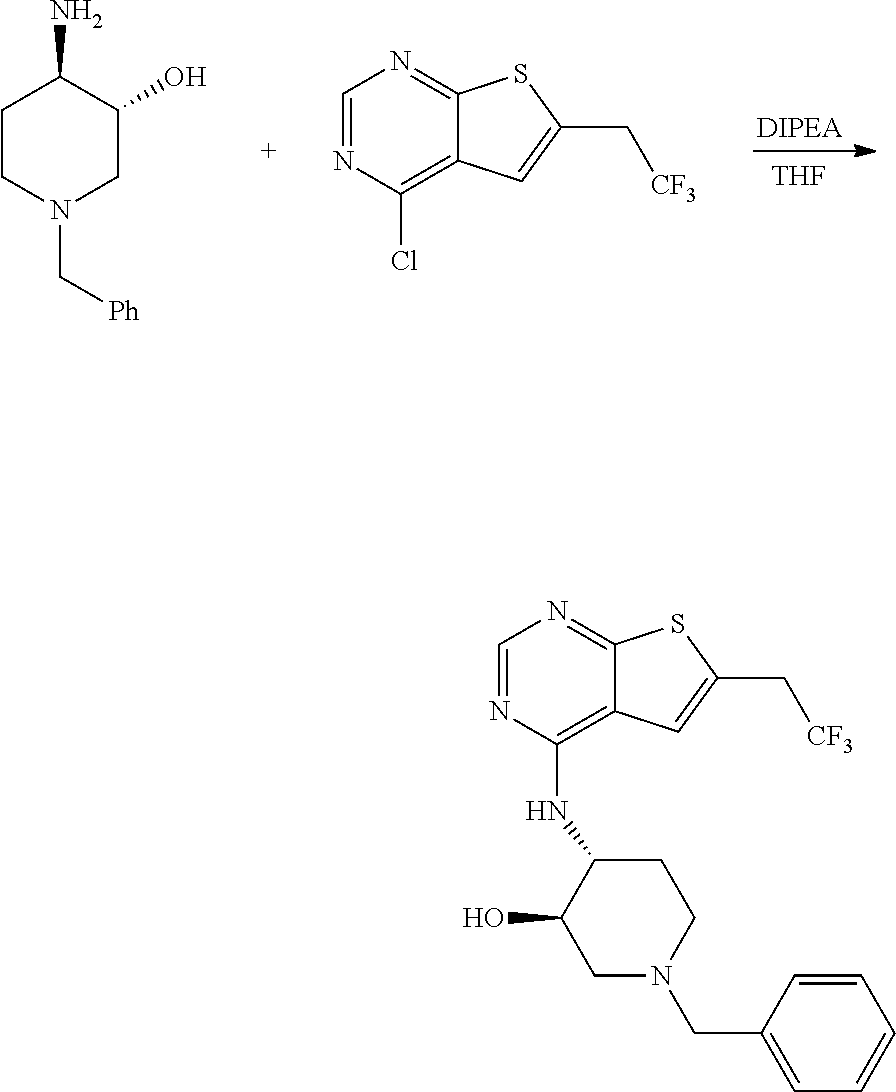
[THF].C1CN(C[Ph])CC(O)C1N.C12=C(Cl)N=CN=C1SC(C[CF3])=C2.C12=C(NC3C(O)CN(CC4=CC=CC=C4)CC3)N=CN=C1SC(C[CF3])=C2
